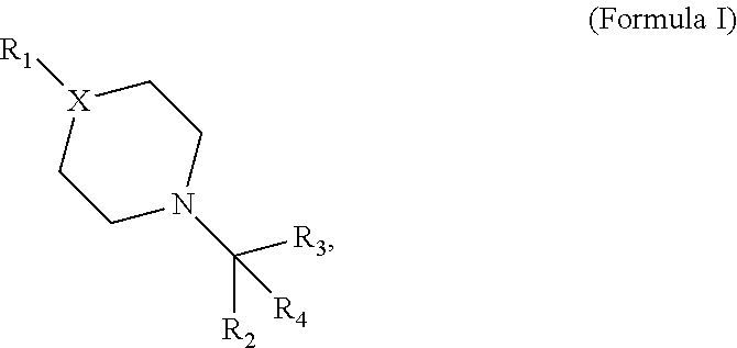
C1N(C([R3])([R2])[R4])CC[X]([R1])C1
